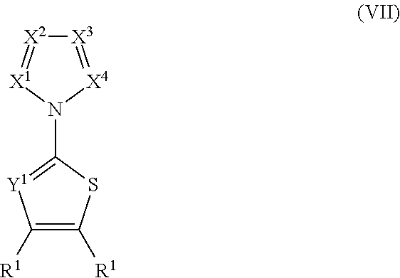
C1([R1])=C([R1])SC(N2[X4]=[X3][X2]=[X1]2)=[Y1]1
